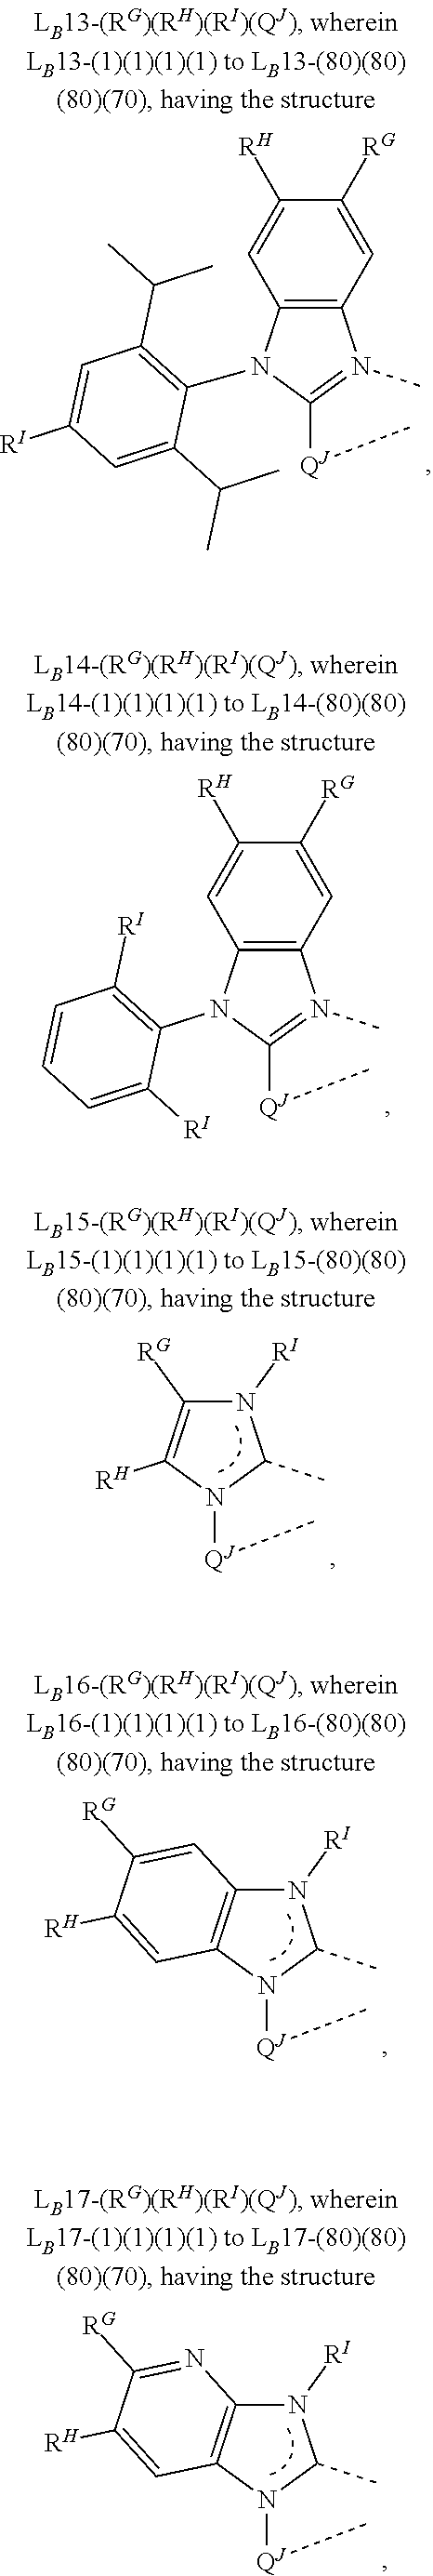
C12=C(N(C3=C(C(C)C)C=C([RI])C=C3C(C)C)C([QJ]C)=N1C)C=C([RH])C([RG])=C2.C12=C(N(C3=C([RI])C=CC=C3[RI])C([QJ]C)=N1C)C=C([RH])C([RG])=C2.N1([RI])C([RG])=C([RH])N([QJ]C)C1C.N1([RI])C2=C(N([QJ]C)C1C)C=C([RH])C([RG])=C2.N1([RI])C2=C(N([QJ]C)C1C)C=C([RH])C([RG])=N2
